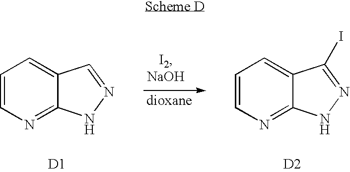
C1=CN=C2C(=C1)C=NN2.[D1].C1=CN=C2C(=C1)C(I)=NN2.[D2]
